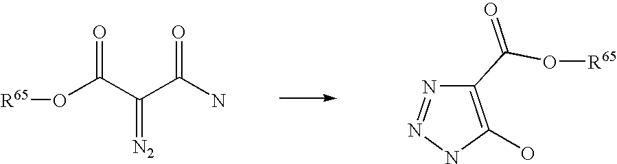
O(C(C(C(N)=O)=[N2])=O)[R65].C1(C(O[R65])=O)=C(O)NN=N1
